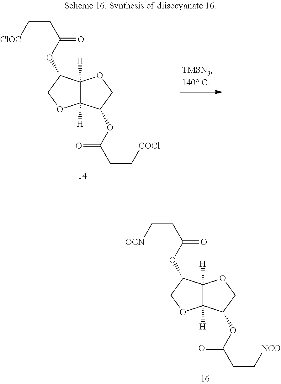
C12([H])C([H])(C(OC(CC[NCO])=O)CO1)OCC2OC(CC[OCN])=O.C12([H])C([H])(C(OC(CC[COCl])=O)CO1)OCC2OC(CC[ClOC])=O
